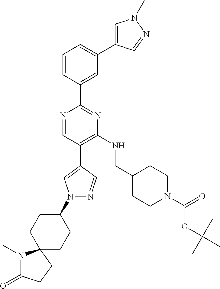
N1=CC(C2=CN(C3CCC4(CC3)N(C)C(=O)CC4)N=C2)=C(NCC2CCN(C(OC(C)(C)C)=O)CC2)N=C1C1=CC(C2=CN(C)N=C2)=CC=C1
